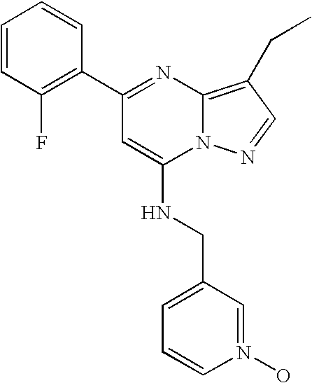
C1(C2=C(F)C=CC=C2)=NC2=C(CC)C=NN2C(NCC2=CC=CN(O)=C2)=C1
